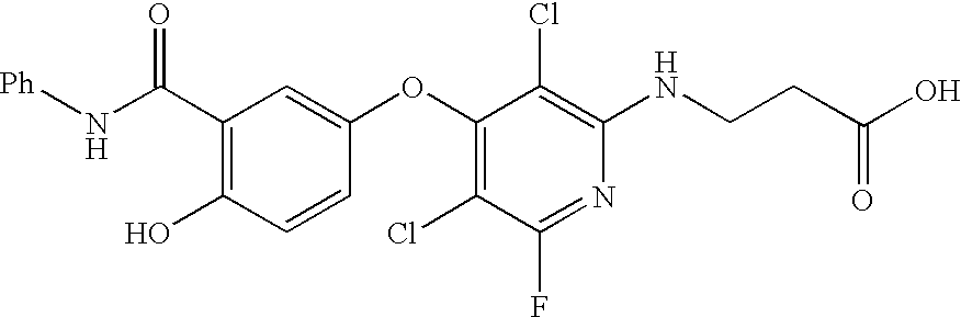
C(C1=C(O)C=CC(OC2=C(Cl)C(F)=NC(NCCC(=O)O)=C2Cl)=C1)(=O)N[Ph]
